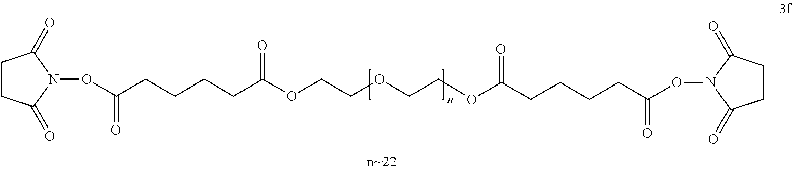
C1CC(=O)N(OC(CCCCC(=O)OCCOCCOC(=O)CCCCC(ON2C(=O)CCC2=O)=O)=O)C1=O
